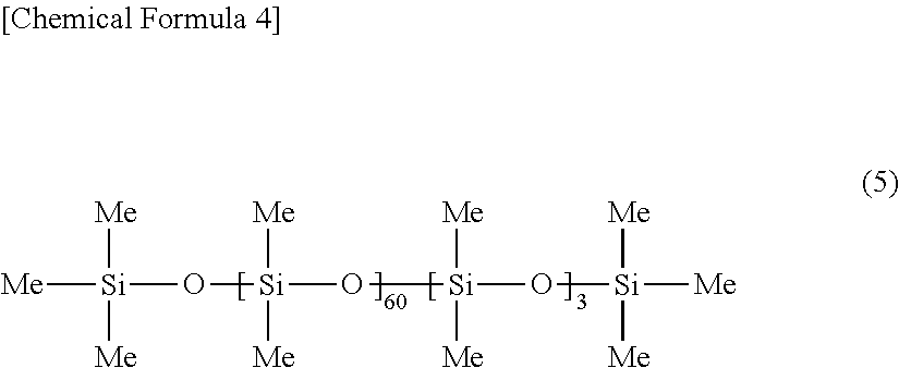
[Me][Si](O[Si]([Me])([Me])O[Si]([Me])([Me])O[Si]([Me])([Me])[Me])([Me])[Me]
